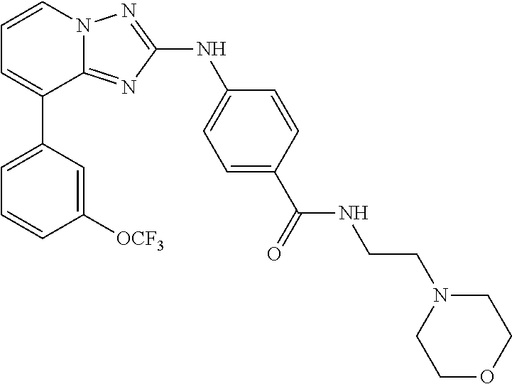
C1=CN2C(=NC(NC3=CC=C(C(=O)NCCN4CCOCC4)C=C3)=N2)C(C2=CC=CC([OCF3])=C2)=C1
